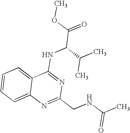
C12=CC=CC=C1N=C(CNC(C)=O)N=C2NC(C(=O)OC)C(C)C
